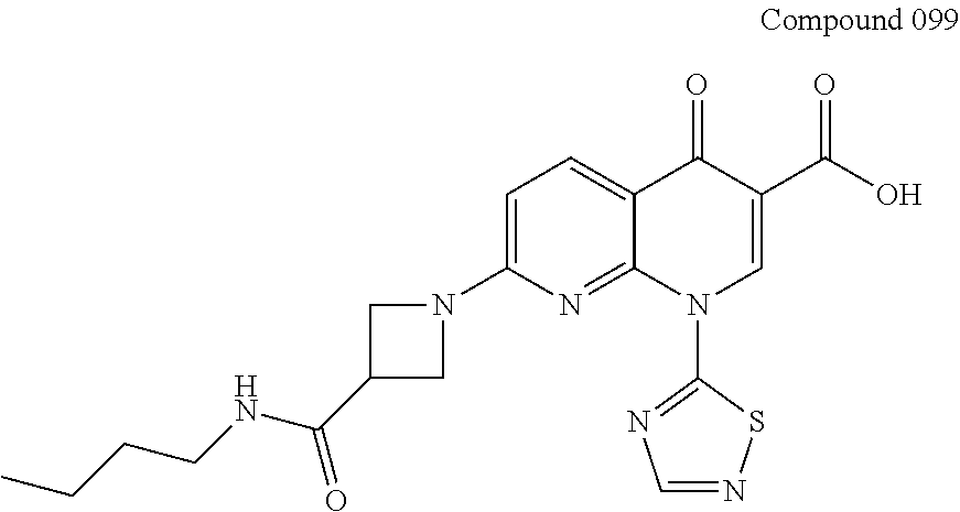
C1=C(N2CC(C(NCCCC)=O)C2)N=C2C(=C1)C(=O)C(C(O)=O)=CN2C1=NC=NS1
